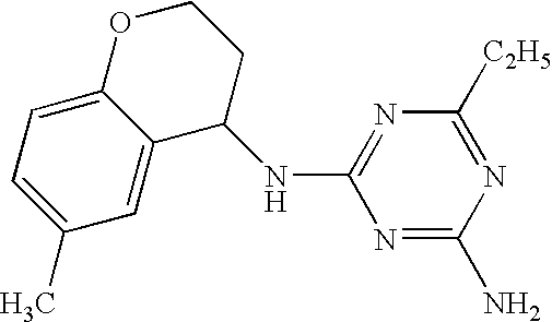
C1(C)=CC=C2C(=C1)C(NC1=NC([C2H5])=NC(N)=N1)CCO2
